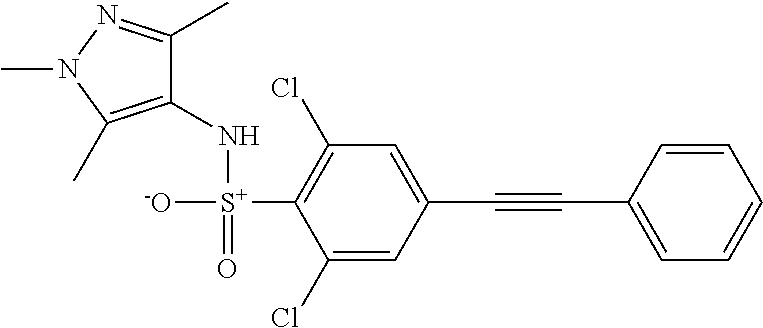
C1(N[S+]([-O])(=O)C2=C(Cl)C=C(C#CC3=CC=CC=C3)C=C2Cl)=C(C)N(C)N=C1C
